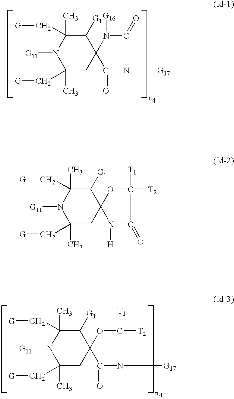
C1(C)(C[G])N([G11])C(C[G])(C)CC2(C1[G1])C(=O)N([G17])C(=O)N2[G16].C1(C)(C[G])N([G11])C(C[G])(C)CC2(C1[G1])C(=O)N([G17])C([T2])([T1])O2.C1(C)(C[G])N([G11])C(C[G])(C)CC2(C1[G1])N([H])C(=O)C([T2])([T1])O2
